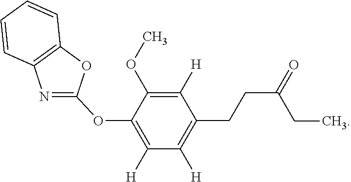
C12=C(OC(OC3=C([H])C([H])=C(CCC(=O)CC)C([H])=C3OC)=N1)C=CC=C2
